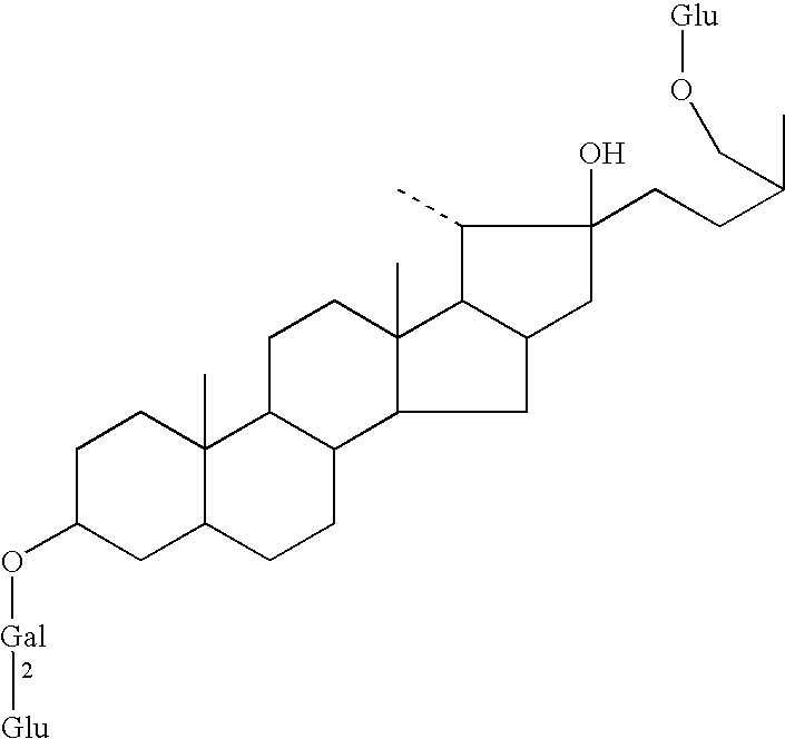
C1C(O[Gal][Glu])CC2C(C)(C1)C1C(CC2)C2C(C)(CC1)C1C(C)C(O)(CCC(C)CO[Glu])CC1C2
